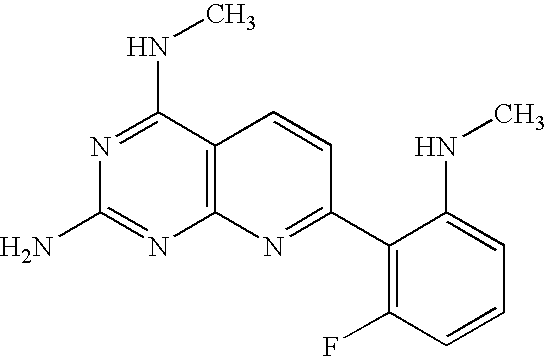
C12=C(C(NC)=NC(N)=N1)C=CC(C1=C(F)C=CC=C1NC)=N2
